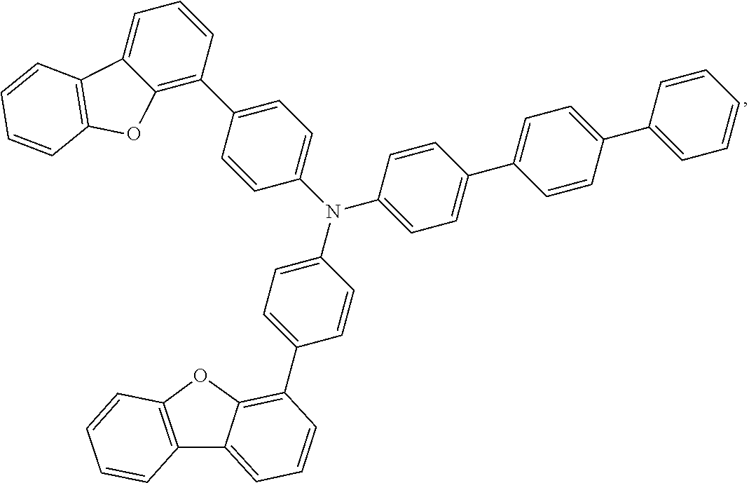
C1=CC=C2C(=C1C1=CC=C(N(C3=CC=C(C4=C5C(=CC=C4)C4=C(O5)C=CC=C4)C=C3)C3=CC=C(C4=CC=C(C5=CC=CC=C5)C=C4)C=C3)C=C1)OC1=C2C=CC=C1
